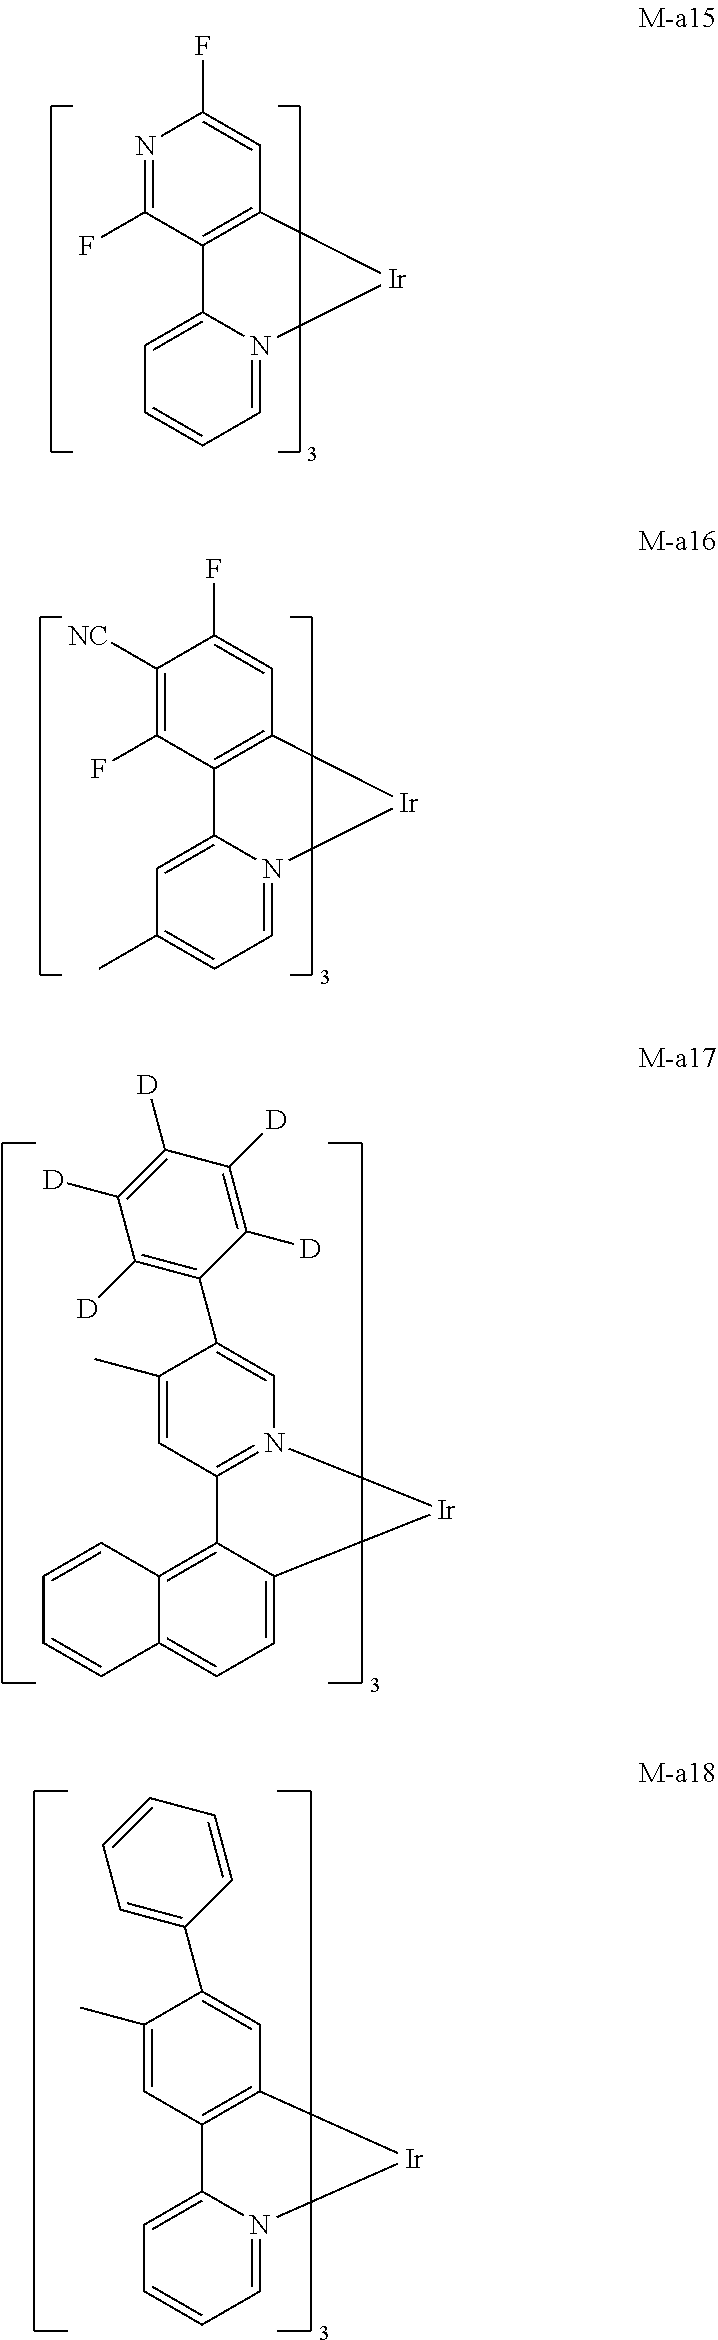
C1=N2C(=CC=C1)C1=C(C=C(F)N=C1F)[Ir]2.C1=N2C(=CC(C)=C1)C1=C(C=C(F)C([NC])=C1F)[Ir]2.C1=C2C(=C3C(=C1)C=CC=C3)C1=N(C=C(C3=C([D])C([D])=C([D])C([D])=C3[D])C(C)=C1)[Ir]2.C1=N2C(=CC=C1)C1=C(C=C(C3=CC=CC=C3)C(C)=C1)[Ir]2
